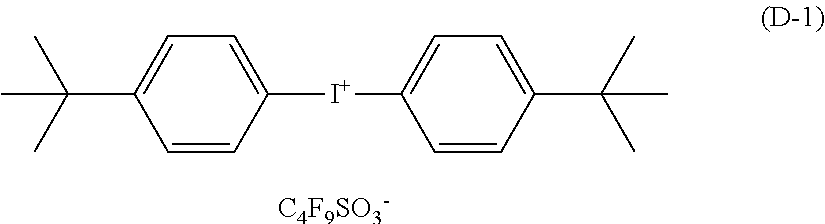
C1=CC([I+]C2=CC=C(C(C)(C)C)C=C2)=CC=C1C(C)(C)C.[C4F9SO3-]
